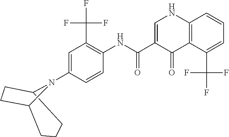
C1=C(C(NC2=C(C(F)(F)F)C=C(N3C4CCCC3CC4)C=C2)=O)C(=O)C2=C(N1)C=CC=C2C(F)(F)F
